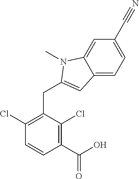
C1(Cl)=C(CC2=CC3=CC=C(C#N)C=C3N2C)C(Cl)=C(C(O)=O)C=C1
